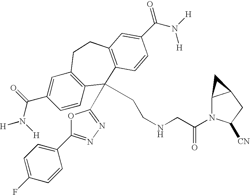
[H]N(C(C1=CC2=C(C=C1)C(C1=NN=C(C3=CC=C(F)C=C3)O1)(CCNCC(N1C3C(CC1[CN])C3)=O)C1=C(CC2)C=C(C(N([H])[H])=O)C=C1)=O)[H]
